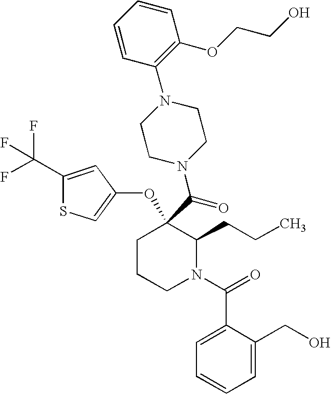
C1CCN(C(=O)C2=CC=CC=C2CO)C(CCC)C1(C(=O)N1CCN(C2=C(OCCO)C=CC=C2)CC1)OC1=CSC(C(F)(F)F)=C1
